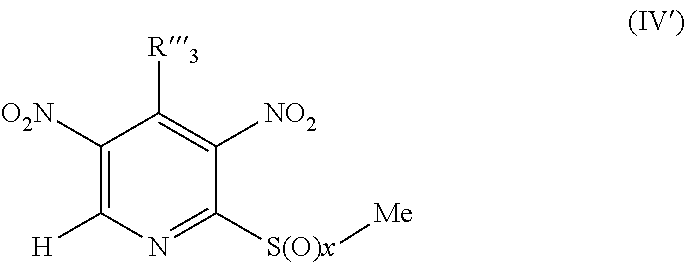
C1([O2N])=C([H])N=C([S(O)x][Me])C([NO2])=C1[R3]
